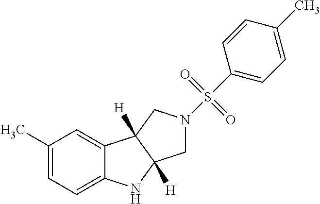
C1(C)=CC=C2C(=C1)C1([H])C([H])(N2)CN(S(=O)(=O)C2=CC=C(C)C=C2)C1
